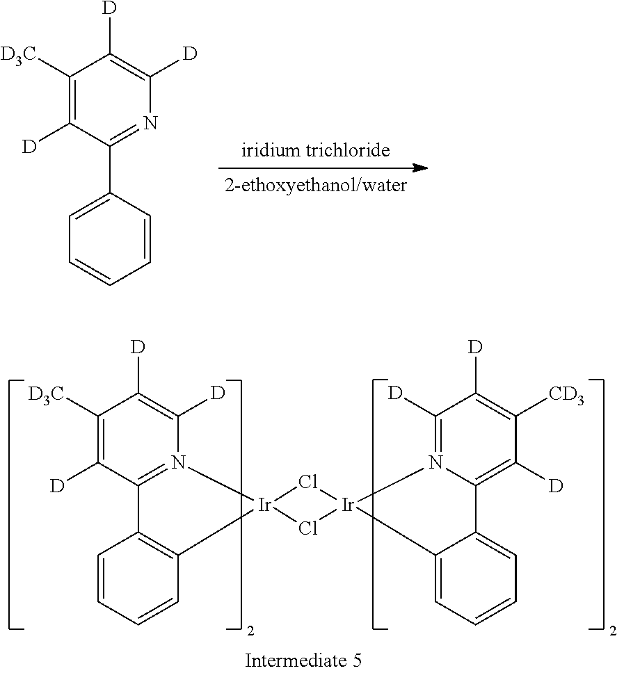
C1([D3C])=C([D])C(C2=CC=CC=C2)=NC([D])=C1[D].C1([D3C])=C([D])C2=N(C([D])=C1[D])[Ir]1(C3=C2C=CC=C3)Cl[Ir]2(N3=C([D])C([D])=C([CD3])C([D])=C3C3=CC=CC=C32)Cl1
